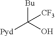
[Bu]C(O)([Pyd])[CF3]
